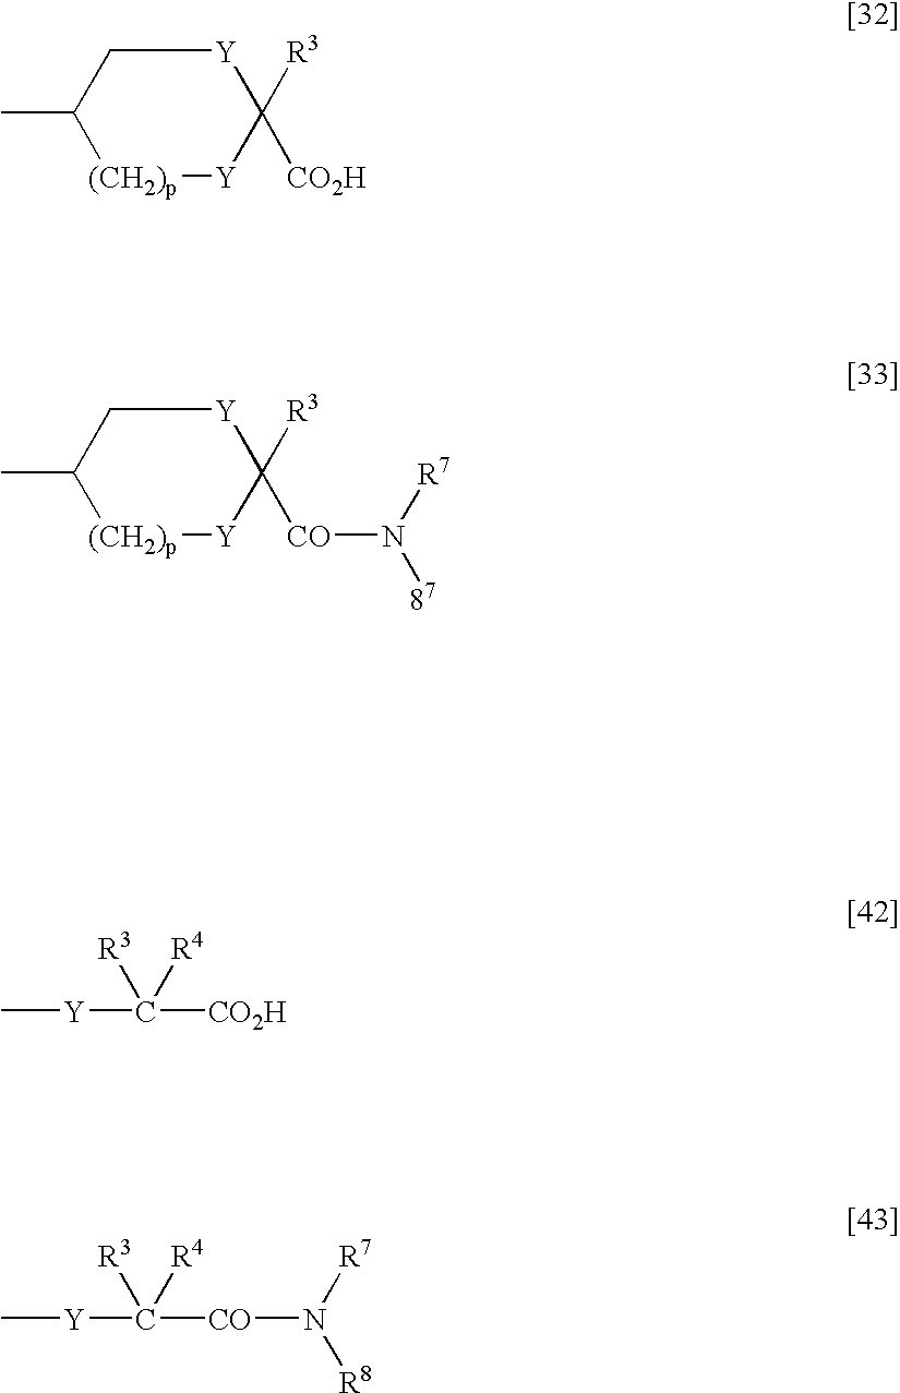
C1(C)[(CH2)p][Y]C([R3])([CO2H])[Y]C1.[Y](C([CO2H])([R3])[R4])C.C1(C)[(CH2)p][Y]C([R3])([CO]N([87])[R7])[Y]C1.[Y](C([CO]N([R8])[R7])([R3])[R4])C
